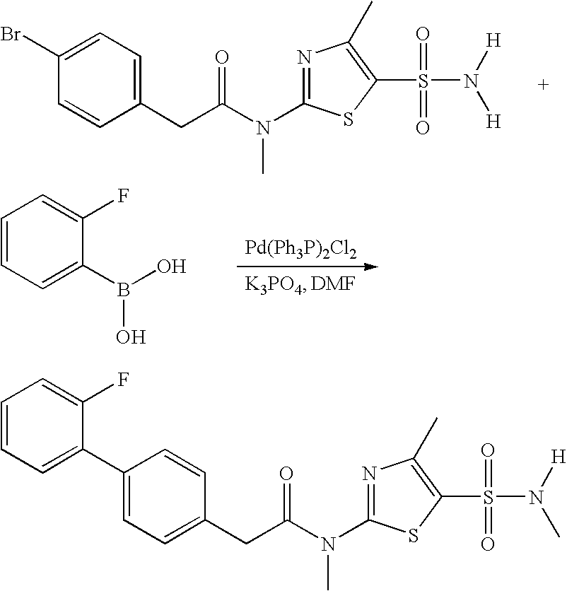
C1(CC(N(C)C2=NC(C)=C(S(N([H])[H])(=O)=O)S2)=O)=CC=C(Br)C=C1.C1=CC=C(B(O)O)C(F)=C1.C1(CC(N(C)C2=NC(C)=C(S(N(C)[H])(=O)=O)S2)=O)=CC=C(C2=CC=CC=C2F)C=C1
